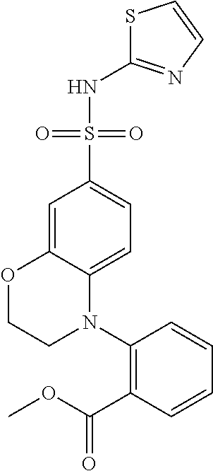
N(C1=NC=CS1)S(C1=CC=C2C(=C1)OCCN2C1=C(C(OC)=O)C=CC=C1)(=O)=O
